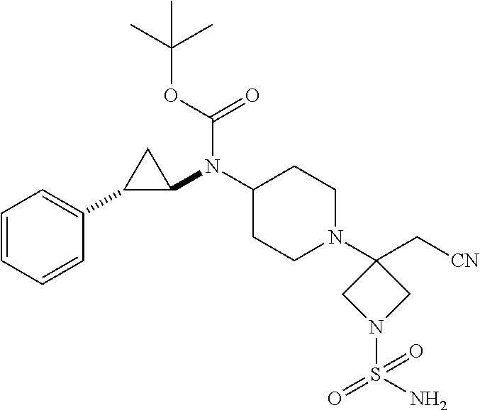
C1(N(C2C(C3=CC=CC=C3)C2)C(=O)OC(C)(C)C)CCN(C2(C[CN])CN(S(N)(=O)=O)C2)CC1
